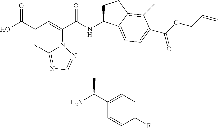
C1(C(O)=O)=NC2=NC=NN2C(C(NC2CCC3=C(C)C(C(OCC=C)=O)=CC=C23)=O)=C1.C1(C(N)C)=CC=C(F)C=C1
